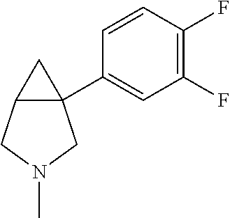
C12(C3=CC(F)=C(F)C=C3)C(CN(C)C1)C2
